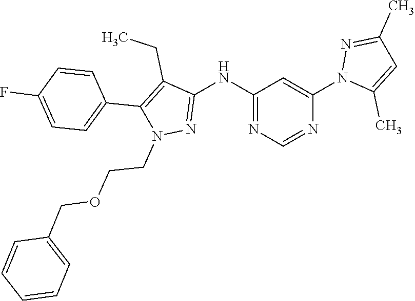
C1(C)=NN(C2=CC(NC3=NN(CCOCC4=CC=CC=C4)C(C4=CC=C(F)C=C4)=C3CC)=NC=N2)C(C)=C1
